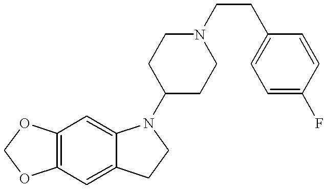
C12=C(C=C3C(=C1)N(C1CCN(CCC4=CC=C(F)C=C4)CC1)CC3)OCO2
